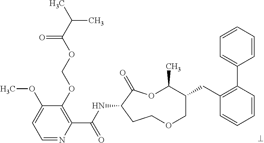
C1=NC(C(NC2C(=O)OC(C)C(CC3=C(C4=CC=CC=C4)C=CC=C3)COCC2)=O)=C(OCOC(C(C)C)=O)C(OC)=C1
